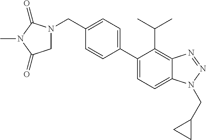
C1=C(C2=CC=C(CN3CC(=O)N(C)C3=O)C=C2)C(C(C)C)=C2C(=C1)N(CC1CC1)N=N2
